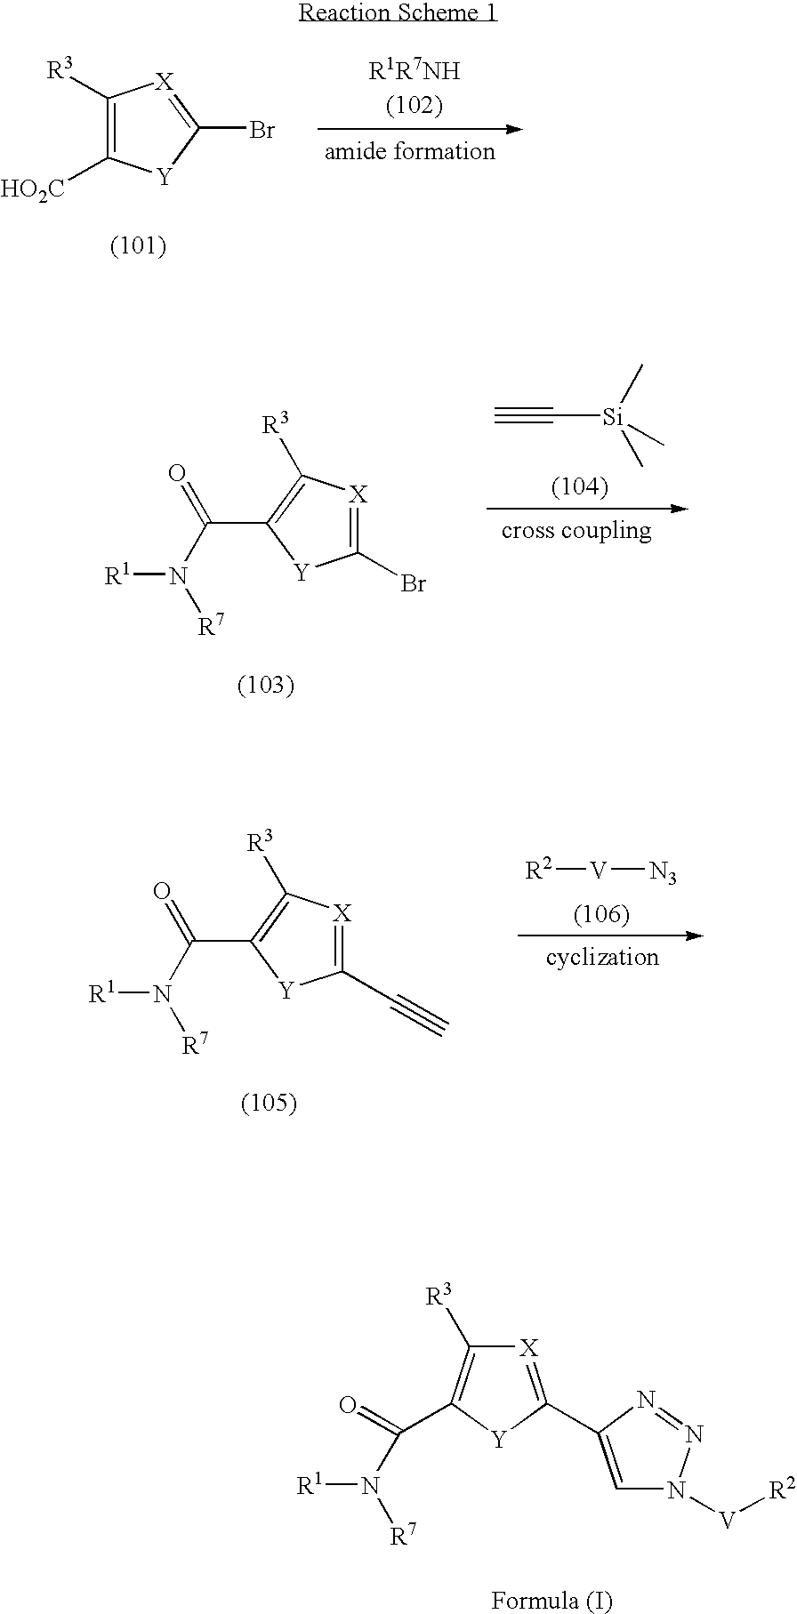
C1([R3])=C([HO2C])[Y]C(Br)=[X]1.C1(Br)=[X]C([R3])=C(C(N([R7])[R1])=O)[Y]1.C#C[Si](C)(C)C.[R2][V][N3].C1(C#C)=[X]C([R3])=C(C(N([R7])[R1])=O)[Y]1.[X]1=C(C2=CN([V][R2])N=N2)[Y]C(C(=O)N([R7])[R1])=C1[R3]
